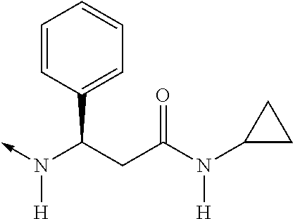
C-N(C(C1=CC=CC=C1)CC(N(C1CC1)[H])=O)[H]
